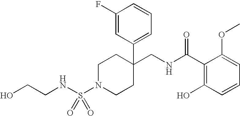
N(S(N1CCC(CNC(C2=C(O)C=CC=C2OC)=O)(C2=CC=CC(F)=C2)CC1)(=O)=O)CCO
